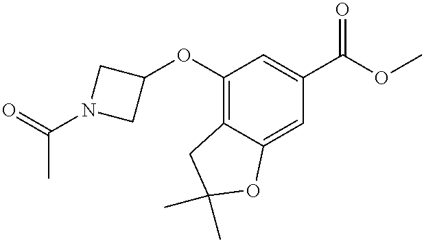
C1(OC2CN(C(=O)C)C2)=C2C(=CC(C(OC)=O)=C1)OC(C)(C)C2
